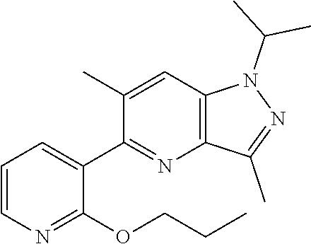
C1=CN=C(OCCC)C(C2=NC3=C(C=C2C)N(C(C)C)N=C3C)=C1
